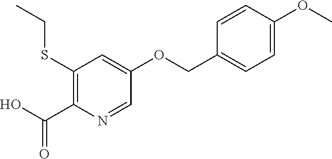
O(C)C1=CC=C(COC2=CC(SCC)=C(C(O)=O)N=C2)C=C1
